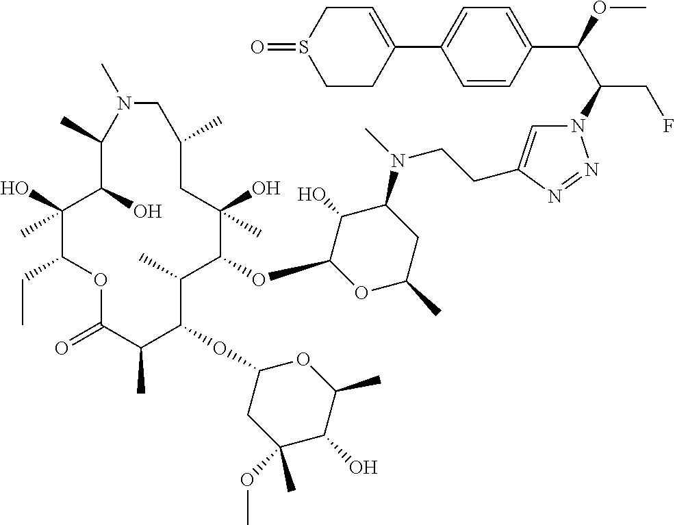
C1(O)(C)C(CC)OC(=O)C(C)C(OC2CC(OC)(C)C(O)C(C)O2)C(C)C(OC2OC(C)CC(N(C)CCC3=CN(C(C(OC)C4=CC=C(C5=CCS(=O)CC5)C=C4)CF)N=N3)C2O)C(O)(C)CC(C)CN(C)C(C)C1O
